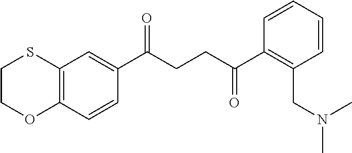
C1(C(CCC(C2=C(CN(C)C)C=CC=C2)=O)=O)=CC2=C(C=C1)OCCS2
